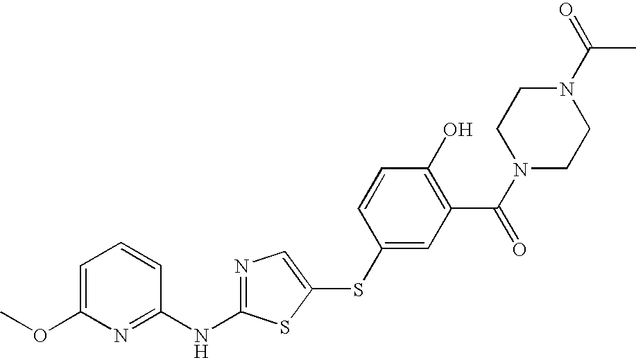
C1=C(OC)N=C(NC2=NC=C(SC3=CC(C(N4CCN(C(=O)C)CC4)=O)=C(O)C=C3)S2)C=C1
